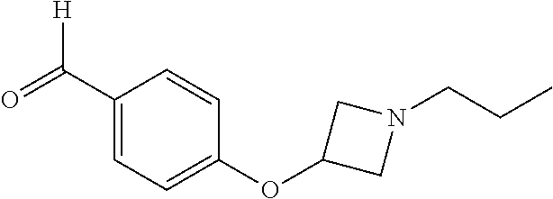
C1(C(=O)[H])=CC=C(OC2CN(CCC)C2)C=C1
